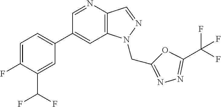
C1(C2=CC=C(F)C(C(F)F)=C2)=CC2=C(C=NN2CC2=NN=C(C(F)(F)F)O2)N=C1
